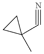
C1(C#N)(C)CC1
